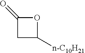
C1C(=O)OC1[n-C10H21]
